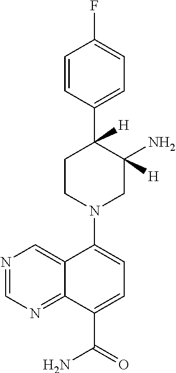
C1=CC(C2([H])CCN(C3=CC=C(C(=O)N)C4=NC=NC=C34)CC2(N)[H])=CC=C1F
